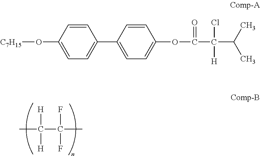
CC(C(F)(F)C)([H])[H].C1=CC(O[C7H15])=CC=C1C1=CC=C(OC(=O)C(Cl)(C(C)C)[H])C=C1
